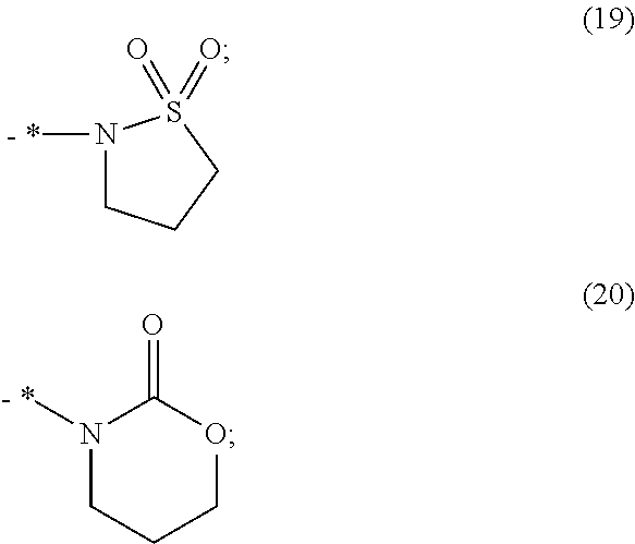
N1([- *])CCCS1(=O)=O.N1([- *])CCCOC1=O
